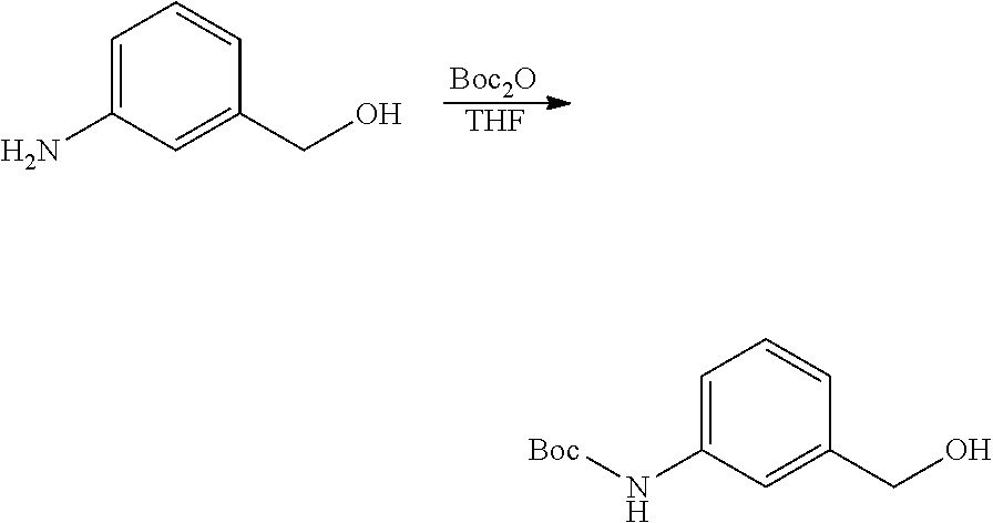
C1=C(N)C=C(CO)C=C1.[Boc2O].[THF].C1=C(N[Boc])C=C(CO)C=C1
